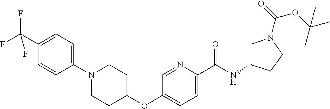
C1(C(F)(F)F)=CC=C(N2CCC(OC3=CC=C(C(NC4CN(C(OC(C)(C)C)=O)CC4)=O)N=C3)CC2)C=C1
